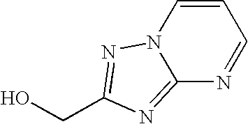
C1=CN2C(=NC(CO)=N2)N=C1
